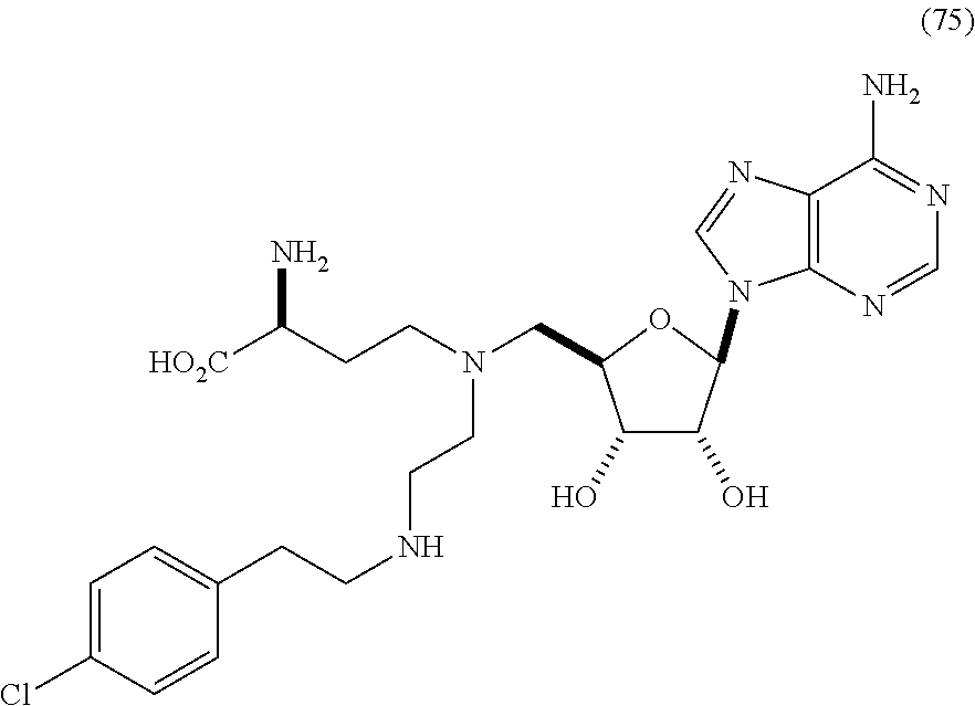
C1=C(Cl)C=CC(CCNCCN(CCC(N)[HO2C])CC2C(O)C(O)C(N3C4=C(C(N)=NC=N4)N=C3)O2)=C1
